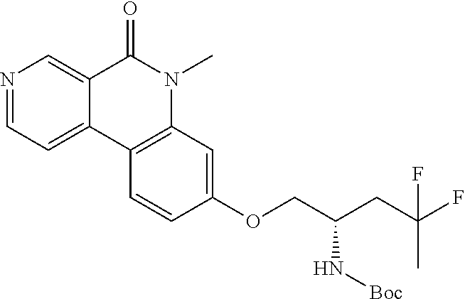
C(C(CC(F)(C)F)N[Boc])OC1=CC2=C(C3=CC=NC=C3C(=O)N2C)C=C1
